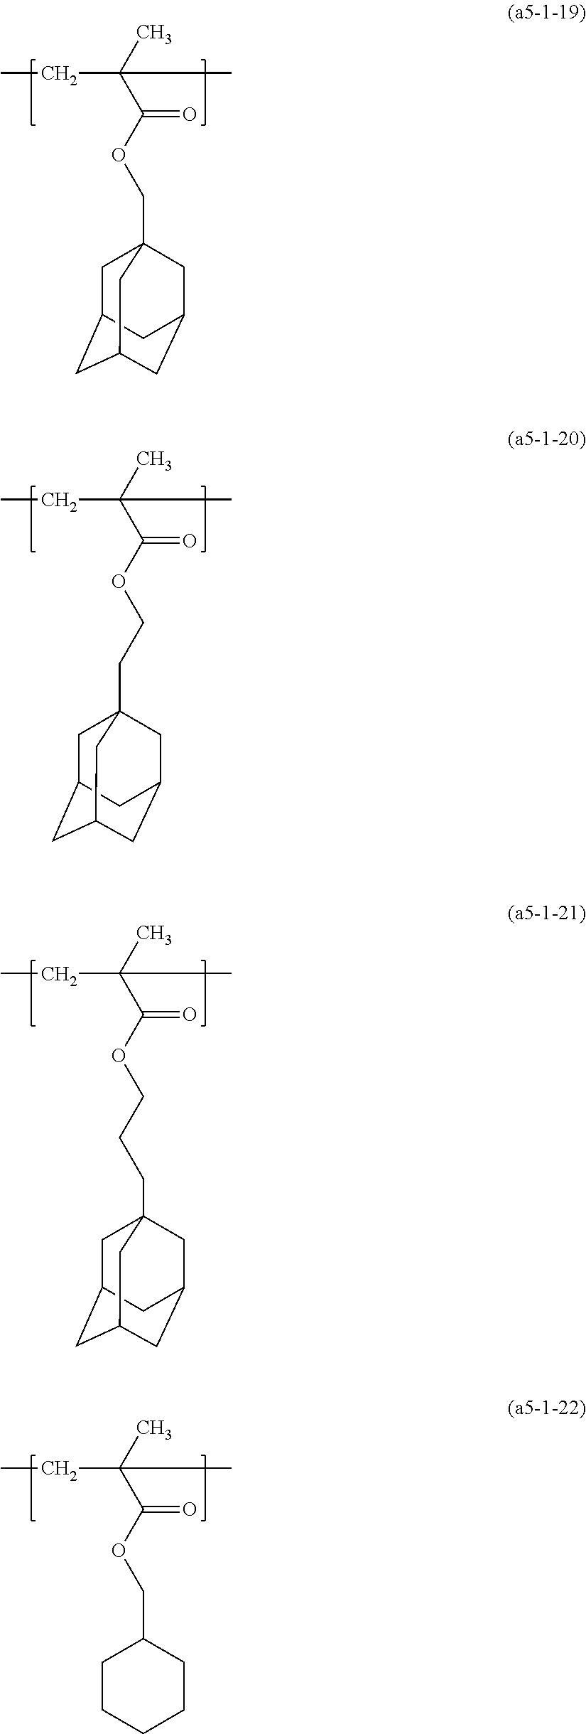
C(OC(C(C)(CC)C)=O)C12CC3CC(CC(C1)C3)C2.C(OC(C(C)(CC)C)=O)CC12CC3CC(CC(C1)C3)C2.C(OC(C(C)(CC)C)=O)CCC12CC3CC(CC(C1)C3)C2.C(OC(C(C)(CC)C)=O)C1CCCCC1
